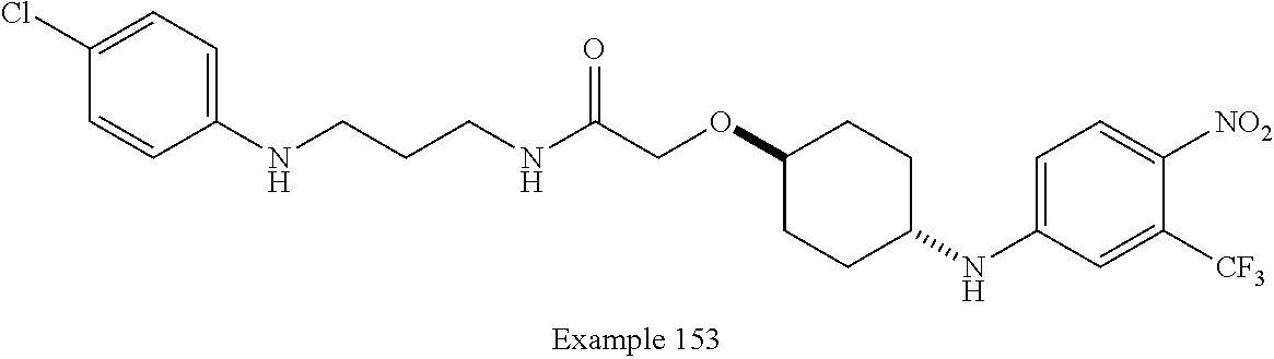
N(C(COC1CCC(NC2=CC=C([NO2])C([CF3])=C2)CC1)=O)CCCNC1=CC=C(Cl)C=C1
